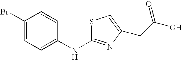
C1(Br)=CC=C(NC2=NC(CC(=O)O)=CS2)C=C1
